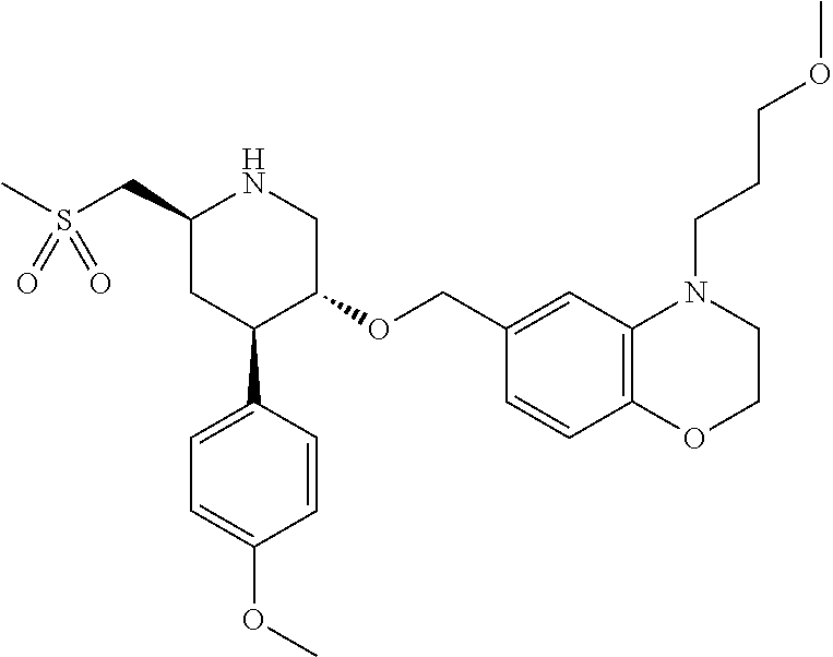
C1(CS(C)(=O)=O)CC(C2=CC=C(OC)C=C2)C(OCC2=CC3=C(C=C2)OCCN3CCCOC)CN1
